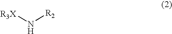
[R3X]N[R2]
